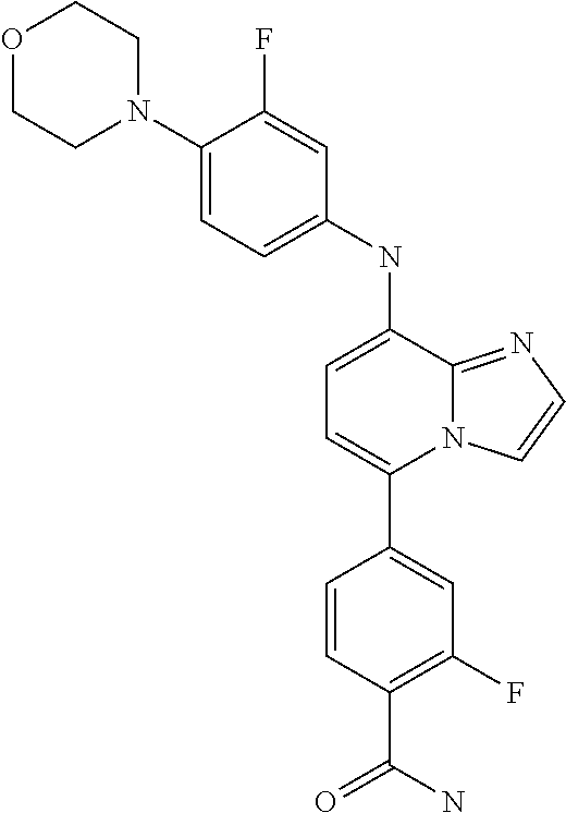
C1=CC(C(N)=O)=C(F)C=C1C1=CC=C(NC2=CC=C(N3CCOCC3)C(F)=C2)C2=NC=CN12
